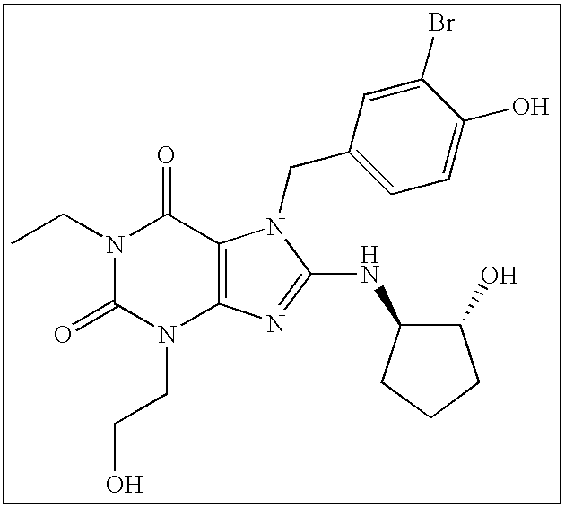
CCN1C(=O)N(CCO)C2=C(C1=O)N(CC1=CC=C(O)C(Br)=C1)C(NC1C(O)CCC1)=N2
